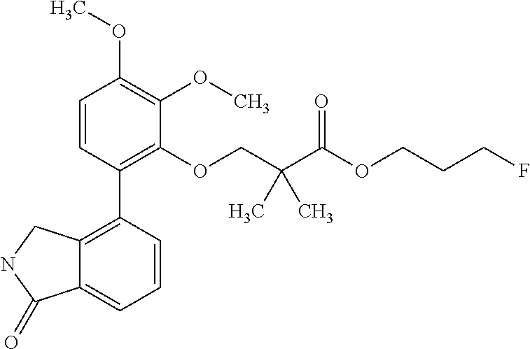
C1=CC(C2=C3C(=CC=C2)C(=O)NC3)=C(OCC(C(OCCCF)=O)(C)C)C(OC)=C1OC
